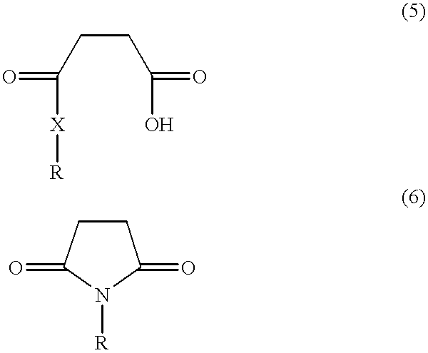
C(CCC([X][R])=O)(O)=O.N1([R])C(=O)CCC1=O
